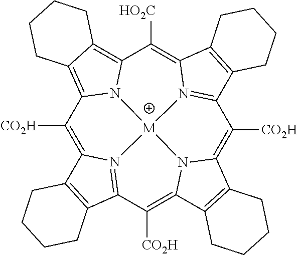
C1([CO2H])=C2N3=C(C([CO2H])=C4N5C(=C([CO2H])C6=N7C(=C([HO2C])C8=C9C(=C1N8[M]753)CCCC9)C1=C6CCCC1)C1=C4CCCC1)C1=C2CCCC1
